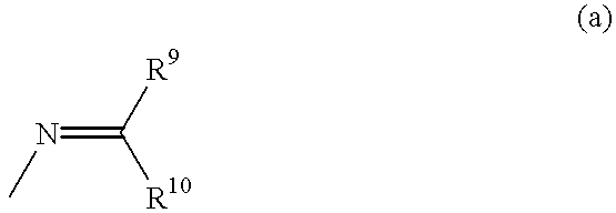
N(=C([R9])[R10])C
